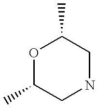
O1C(C)CNCC1C
